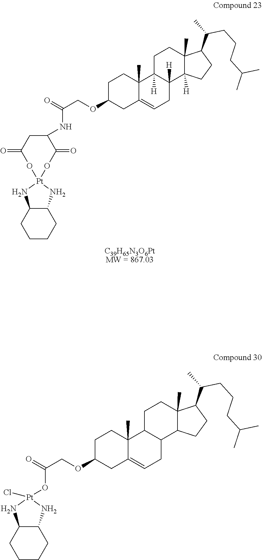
[C39H65N3O6PtMW = 867.03].C1C(OCC(=O)NC2CC(=O)O[Pt]3(NC4C(CCCC4)N3)OC2=O)CC2=CCC3([H])C([H])(C2(C)C1)CCC1(C)C3([H])CCC1C(CCCC(C)C)C.C1C(OCC(=O)O[Pt]2(Cl)NC3C(CCCC3)N2)CC2=CCC3C(C2(C)C1)CCC1(C)C3CCC1C(CCCC(C)C)C
